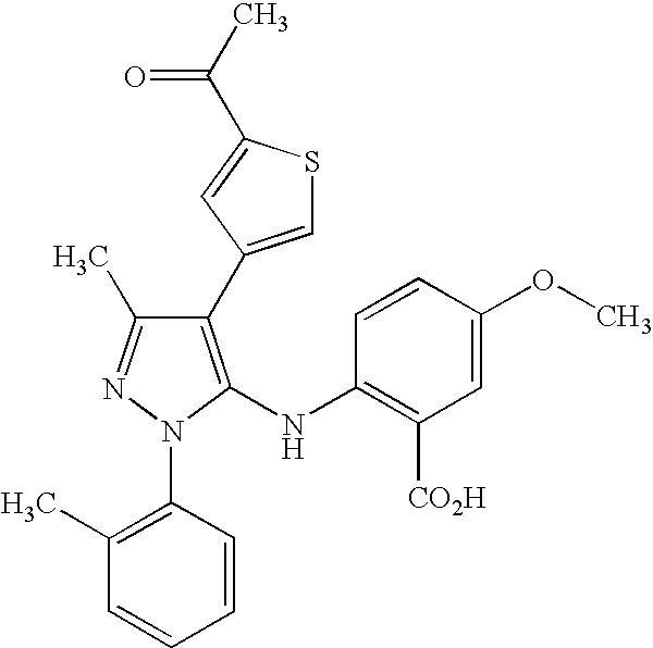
C1(C2=CSC(C(=O)C)=C2)=C(NC2=C([CO2H])C=C(OC)C=C2)N(C2=C(C)C=CC=C2)N=C1C
